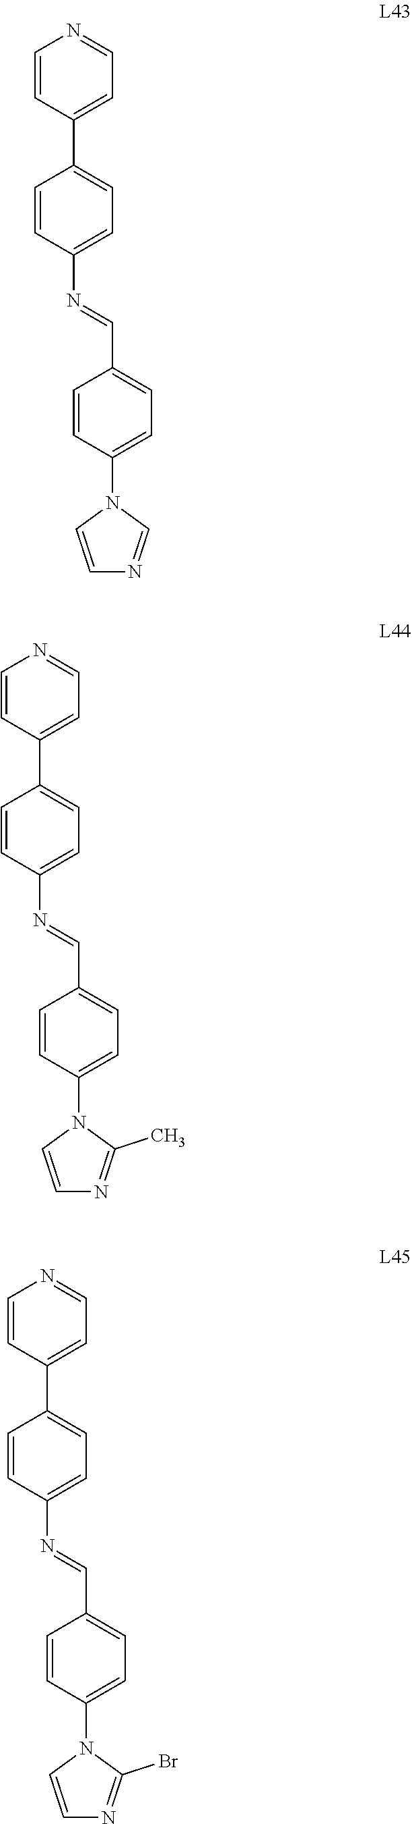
C1(C2=CC=NC=C2)=CC=C(N=CC2=CC=C(N3C=CN=C3)C=C2)C=C1.C1(C2=CC=NC=C2)=CC=C(N=CC2=CC=C(N3C=CN=C3C)C=C2)C=C1.C1(C2=CC=NC=C2)=CC=C(N=CC2=CC=C(N3C=CN=C3Br)C=C2)C=C1
